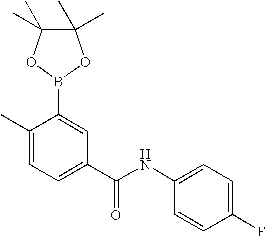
B1(C2=CC(C(NC3=CC=C(F)C=C3)=O)=CC=C2C)OC(C)(C)C(C)(C)O1
